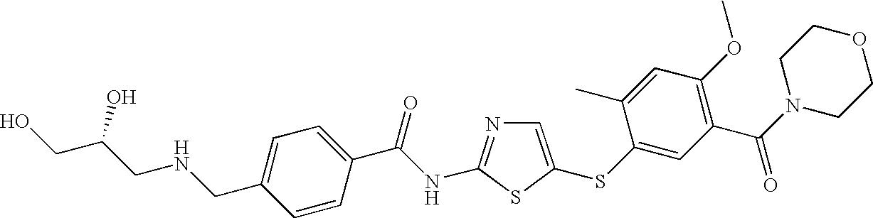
C1=C(SC2=CC(C(N3CCOCC3)=O)=C(OC)C=C2C)SC(NC(C2=CC=C(CNCC(CO)O)C=C2)=O)=N1
